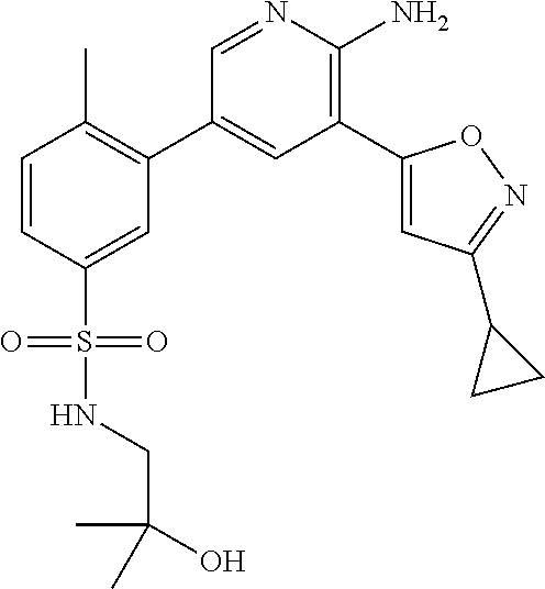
C1=CC(S(NCC(O)(C)C)(=O)=O)=CC(C2=CC(C3=CC(C4CC4)=NO3)=C(N)N=C2)=C1C
